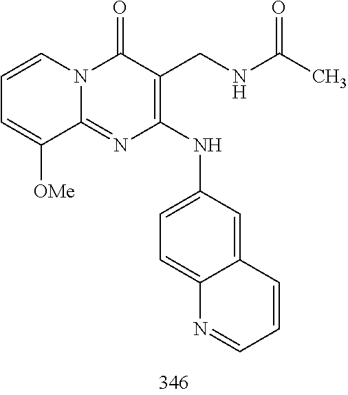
C1=CC=C([OMe])C2=NC(NC3=CC=C4C(=C3)C=CC=N4)=C(CNC(C)=O)C(=O)N12
